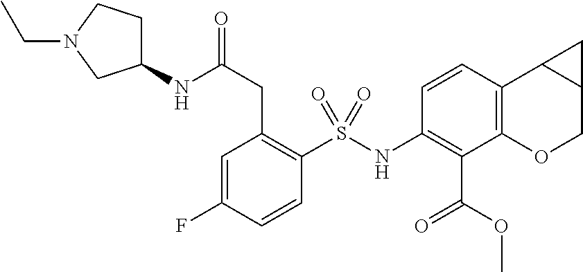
C1(NS(C2=C(CC(NC3CCN(CC)C3)=O)C=C(F)C=C2)(=O)=O)=C(C(=O)OC)C2=C(C3C(CO2)C3)C=C1
